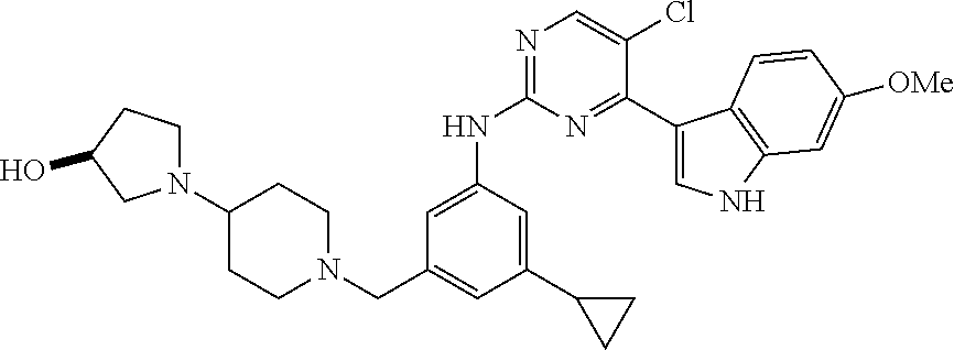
C1(C2CC2)=CC(NC2=NC=C(Cl)C(C3=CNC4=C3C=CC([OMe])=C4)=N2)=CC(CN2CCC(N3CCC(O)C3)CC2)=C1
